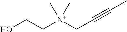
C([N+](CC#CC)(C)C)CO
